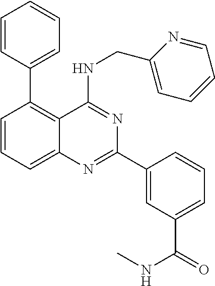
C1=CC(C2=C3C(=CC=C2)N=C(C2=CC(C(=O)NC)=CC=C2)N=C3NCC2=CC=CC=N2)=CC=C1
